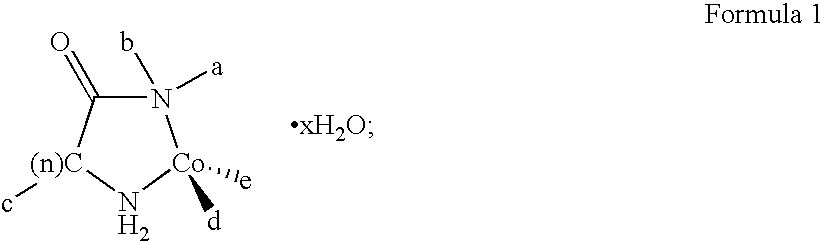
N1(b)([a])C(=O)[(n)C](c)N[Co]1([d])[e]
